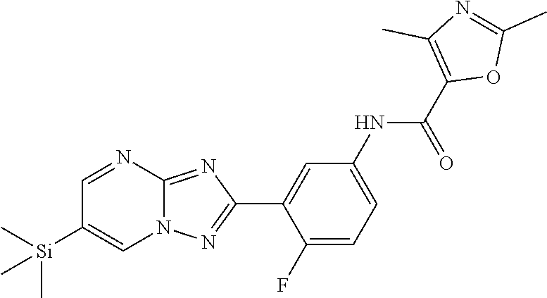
C1(F)=CC=C(NC(C2=C(C)N=C(C)O2)=O)C=C1C1=NN2C(=N1)N=CC([Si](C)(C)C)=C2
